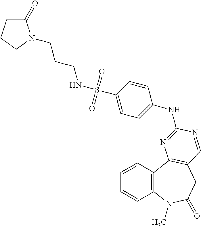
C1=CC2=C(C=C1)N(C)C(=O)CC1=C2N=C(NC2=CC=C(S(=O)(=O)NCCCN3C(=O)CCC3)C=C2)N=C1
